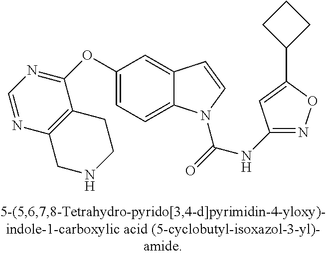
C1(OC2=NC=NC3=C2CCNC3)=CC=C2C(=C1)C=CN2C(=O)NC1=NOC(C2CCC2)=C1
